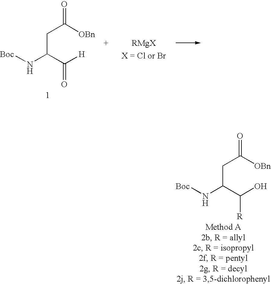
O=C([OBn])CC(N[Boc])C([H])=O.O=C([OBn])CC(N[Boc])C(O)[R]
